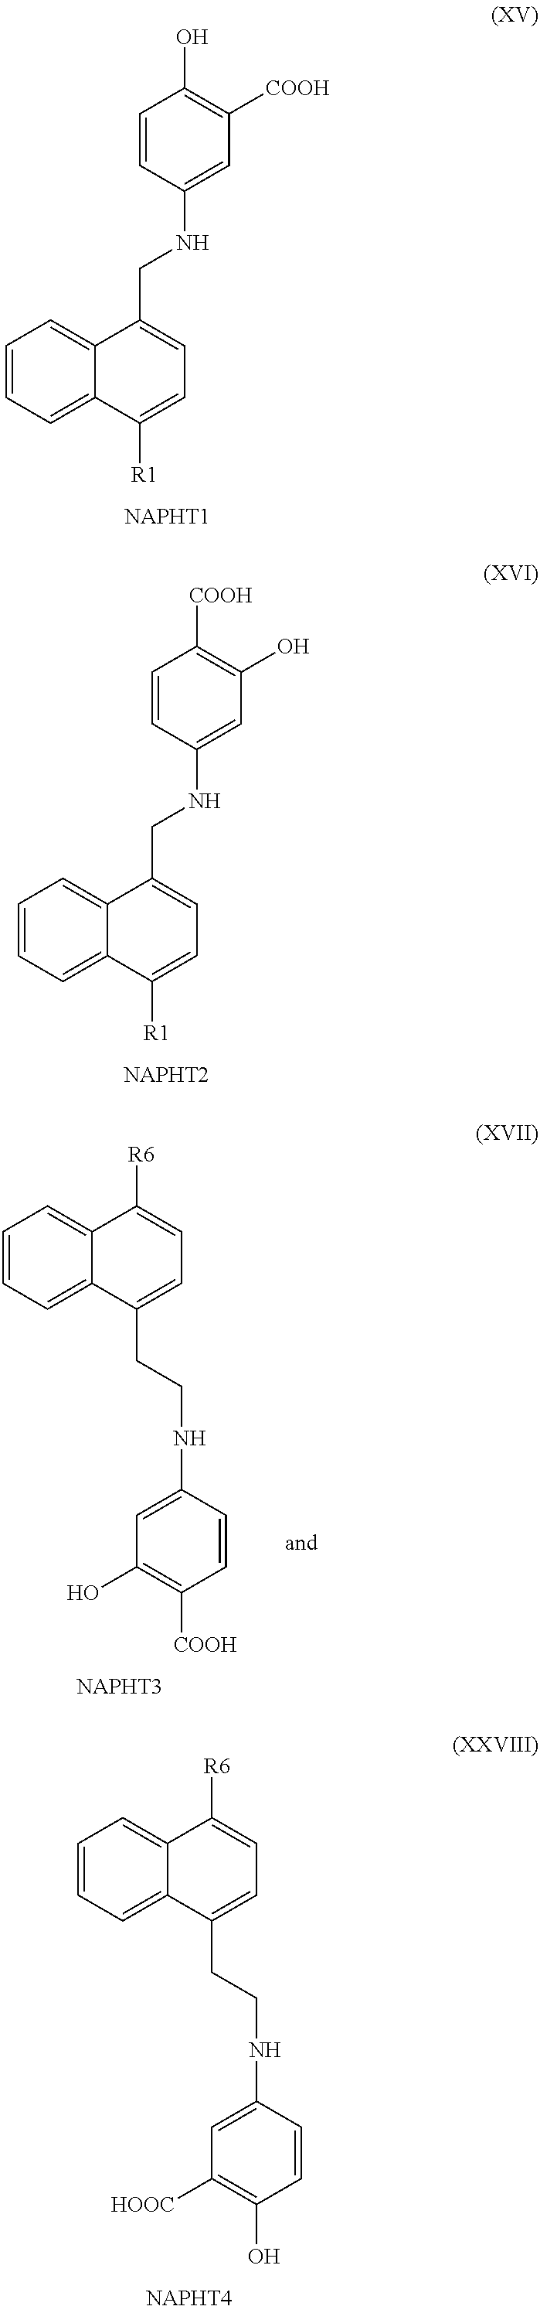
C1=CC=C2C(=C1)C(CNC1=CC([COOH])=C(O)C=C1)=CC=C2[R1].C1=CC=C2C(=C1)C(CNC1=CC(O)=C([COOH])C=C1)=CC=C2[R1].[ NAPHT2].C1=CC=C2C(=C1)C(CCNC1=CC([HOOC])=C(O)C=C1)=CC=C2[R6].C1=CC=C2C(=C1)C(CCNC1=CC(O)=C([COOH])C=C1)=CC=C2[R6]
